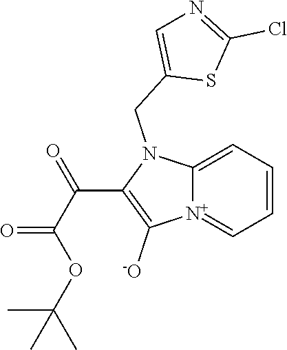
[N+]12=CC=CC=C1N(CC1=CN=C(Cl)S1)C(C(C(OC(C)(C)C)=O)=O)=C2[-O]
